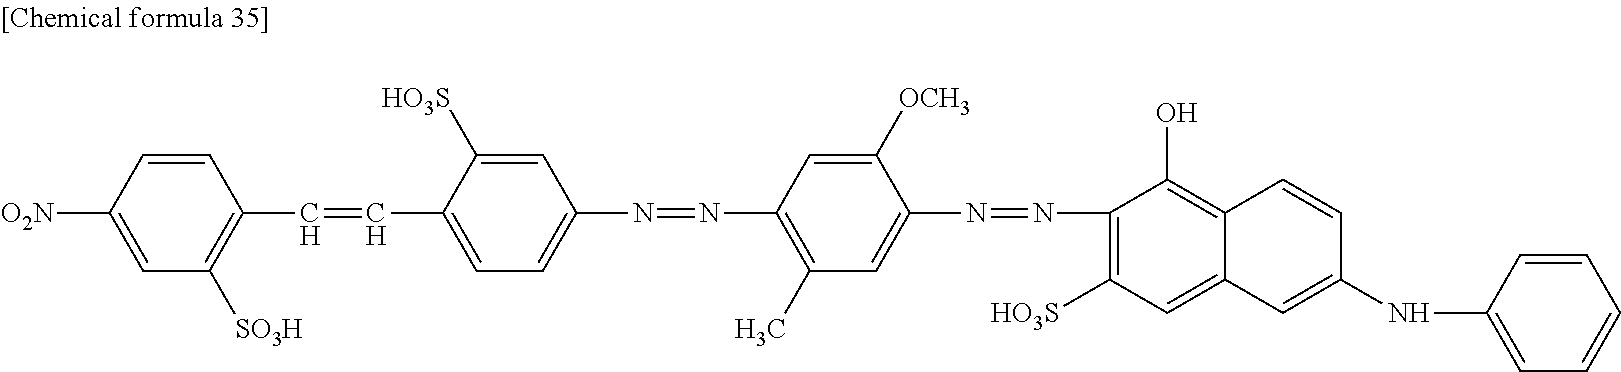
C1([O2N])=CC([SO3H])=C(C=CC2=CC=C(N=NC3=C(C)C=C(N=NC4=C([HO3S])C=C5C(=C4O)C=CC(NC4=CC=CC=C4)=C5)C([OCH3])=C3)C=C2[HO3S])C=C1
